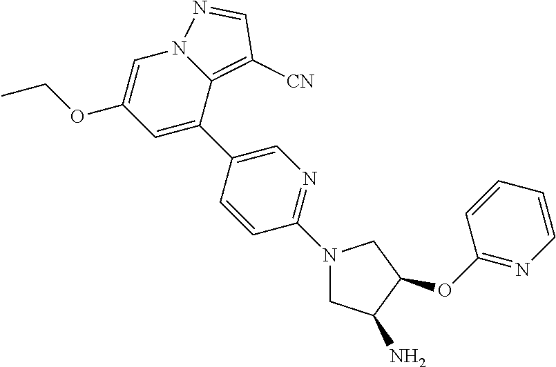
C1=C(C2=CN=C(N3CC(N)C(OC4=NC=CC=C4)C3)C=C2)C2=C([CN])C=NN2C=C1OCC
